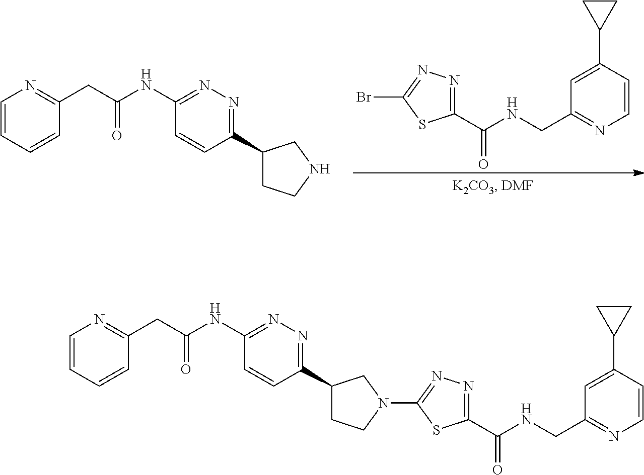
C1(CNC(C2=NN=C(Br)S2)=O)=NC=CC(C2CC2)=C1.C1=CC=CC(CC(NC2=NN=C(C3CCNC3)C=C2)=O)=N1.C1=CC=CC(CC(NC2=NN=C(C3CCN(C4=NN=C(C(NCC5=NC=CC(C6CC6)=C5)=O)S4)C3)C=C2)=O)=N1
